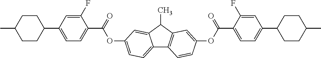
C12=CC=C(OC(C3=CC=C(C4CCC(C)CC4)C=C3F)=O)C=C1C(C)C1=C2C=CC(OC(C2=CC=C(C3CCC(C)CC3)C=C2F)=O)=C1
